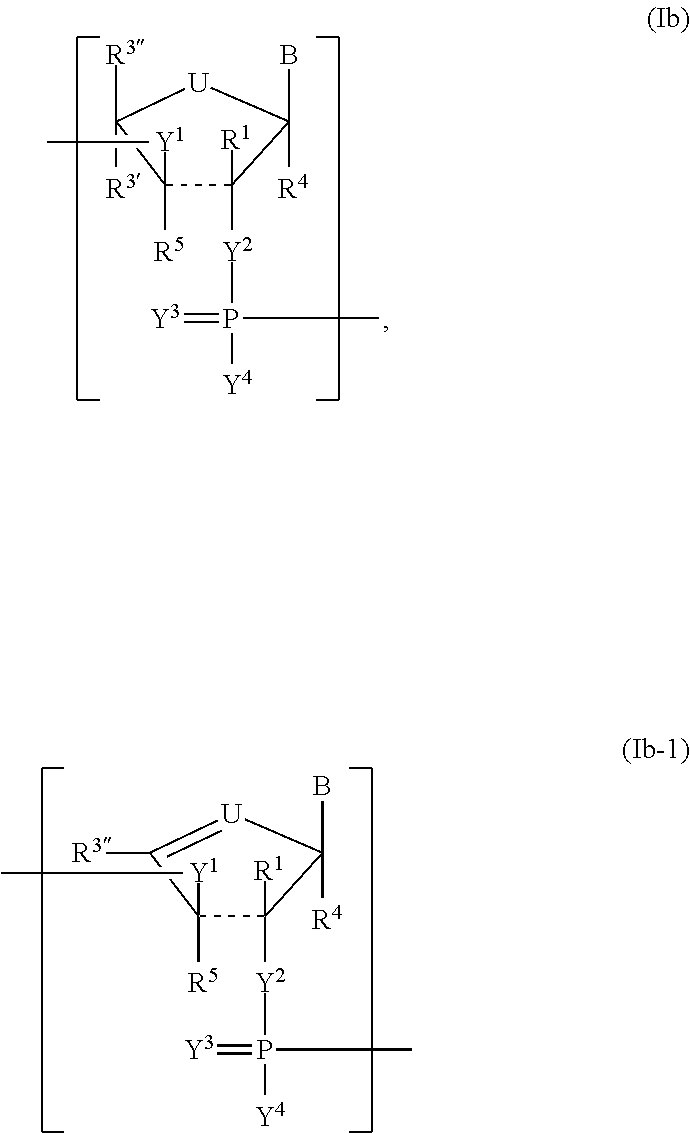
C1([Y1]C)([R5])C([R1])([Y2]P(=[Y3])([Y4])C)C(B)([R4])[U]C1([R3])[R3].C1([Y1]C)([R5])C([R1])([Y2]P(=[Y3])([Y4])C)C(B)([R4])[U]=C1[R3]
